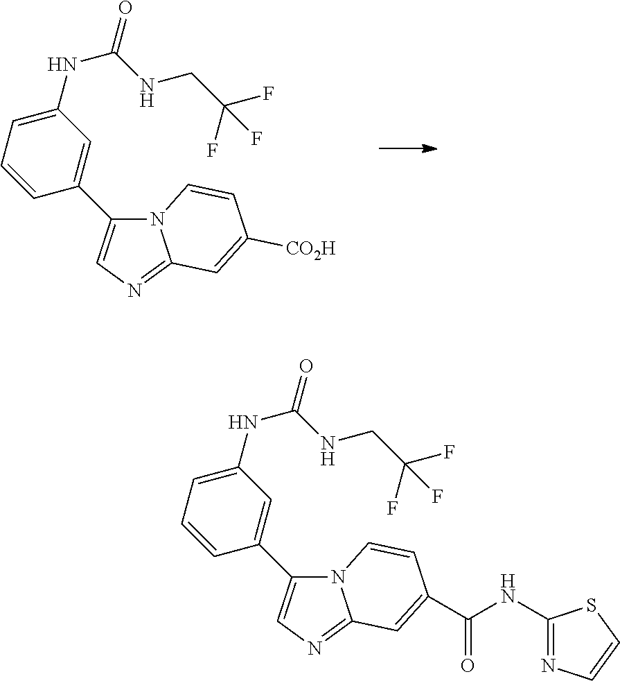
N12C(C3=CC(NC(=O)NCC(F)(F)F)=CC=C3)=CN=C1C=C([CO2H])C=C2.N12C(C3=CC(NC(=O)NCC(F)(F)F)=CC=C3)=CN=C1C=C(C(NC1=NC=CS1)=O)C=C2
